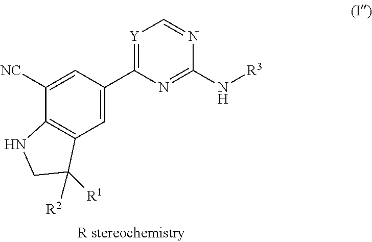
[Y]1=C(C2=CC3=C(C([NC])=C2)NCC3([R2])[R1])N=C(N[R3])N=C1
